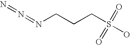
N(CCCS(=O)(=O)O)=N=N
